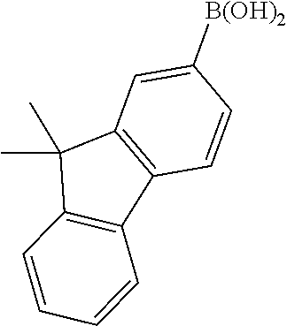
C1(C)(C)C2=C(C3=C1C=C([B(OH)2])C=C3)C=CC=C2
